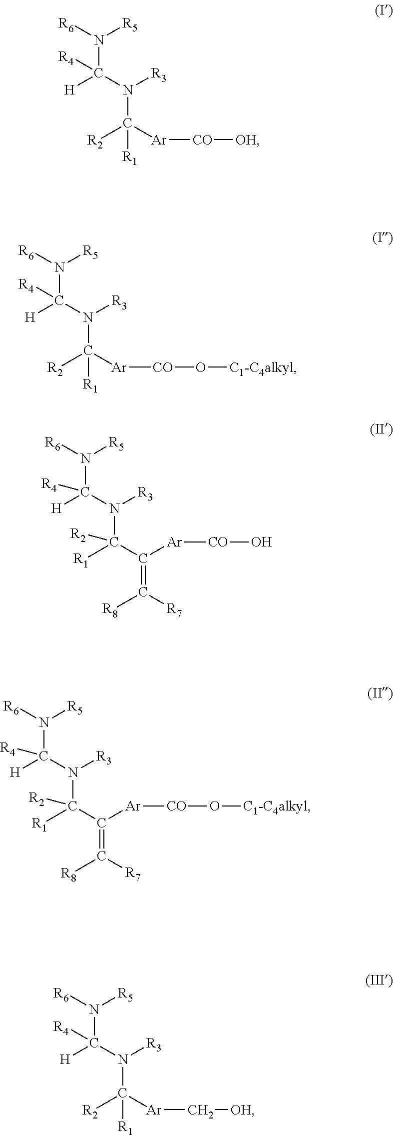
N(C(N([R3])C([R2])([Ar][CO][OH])[R1])([H])[R4])([R6])[R5].N(C(N([R3])C([R2])([Ar][CO]O[C1-C4alkyl])[R1])([H])[R4])([R6])[R5].N(C(N([R3])C([R1])(C(=C([R7])[R8])[Ar][CO]O)[R2])([H])[R4])([R6])[R5].N(C(N([R3])C([R1])(C(=C([R7])[R8])[Ar][CO]O[C1-C4alkyl])[R2])([H])[R4])([R6])[R5].N(C(N([R3])C([R2])([Ar]C[OH])[R1])([H])[R4])([R6])[R5]
